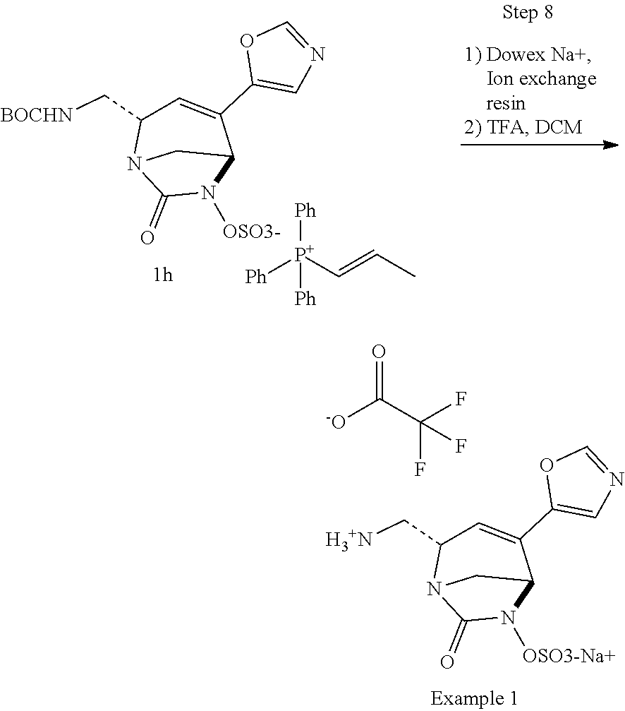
N1([OSO3-Na+])C2C(C3=CN=CO3)=CC(C[H3+N])N(C1=O)C2.[-O]C(C(F)(F)F)=O.N1([OSO3-])C2C(C3=CN=CO3)=CC(C[BOCHN])N(C1=O)C2.[Ph][P+](C=CC)([Ph])[Ph]
